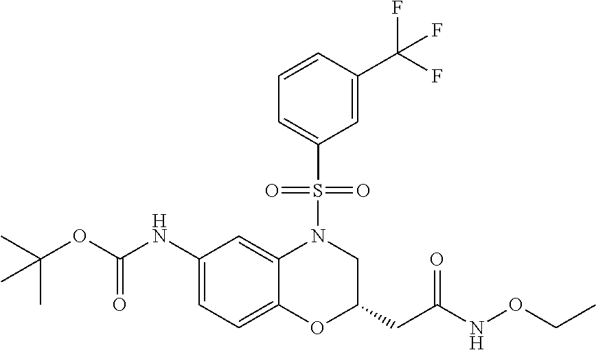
C1(NC(OC(C)(C)C)=O)=CC=C2C(=C1)N(S(C1=CC=CC(C(F)(F)F)=C1)(=O)=O)CC(CC(NOCC)=O)O2
